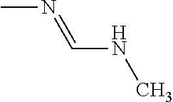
CN=CNC
